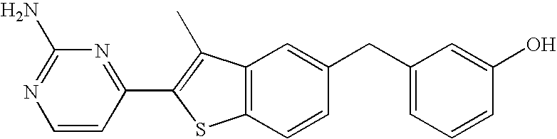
C1=CC(C2=C(C)C3=C(S2)C=CC(CC2=CC=CC(O)=C2)=C3)=NC(N)=N1
